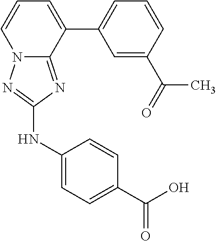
C12=NC(NC3=CC=C(C(O)=O)C=C3)=NN1C=CC=C2C1=CC=CC(C(=O)C)=C1
